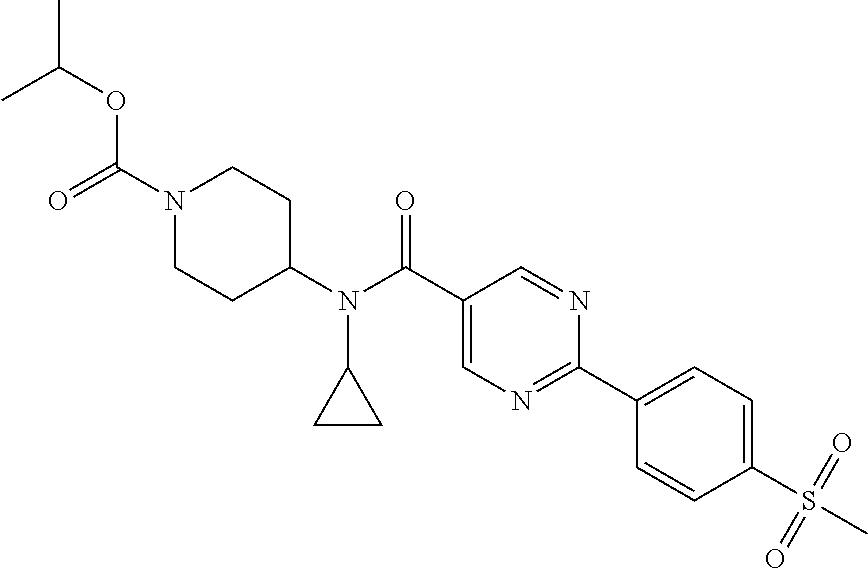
N1(C(=O)OC(C)C)CCC(N(C(C2=CN=C(C3=CC=C(S(C)(=O)=O)C=C3)N=C2)=O)C2CC2)CC1
